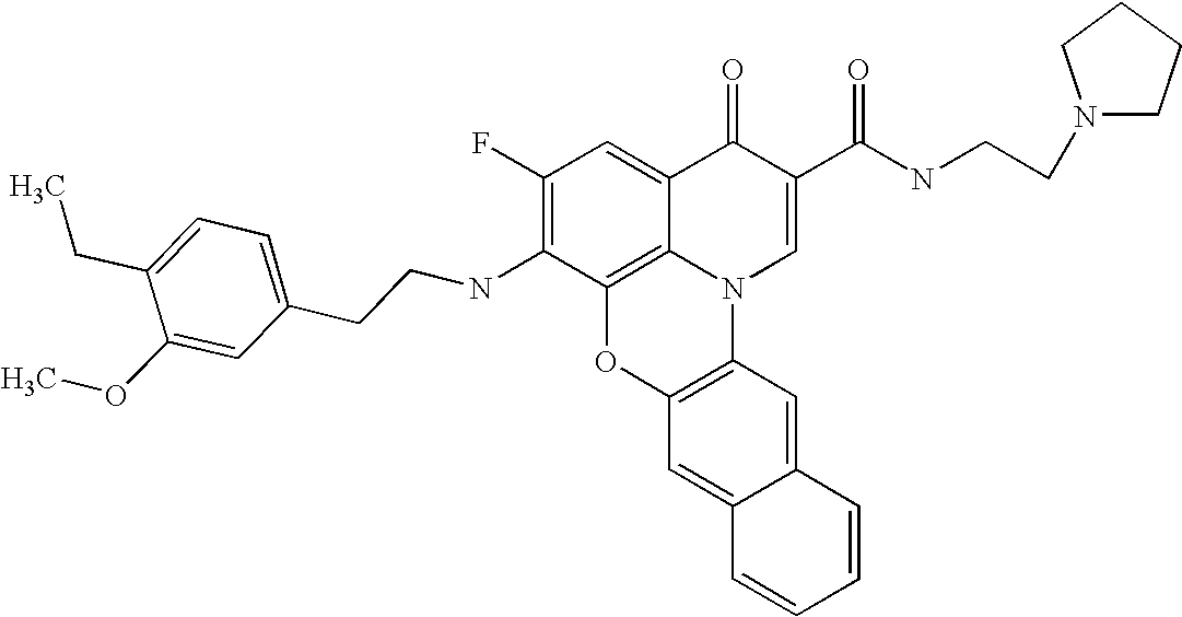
C1(F)=C(NCCC2=CC=C(CC)C(OC)=C2)C2=C3C(=C1)C(=O)C(C(NCCN1CCCC1)=O)=CN3C1=C(O2)C=C2C(=C1)C=CC=C2
